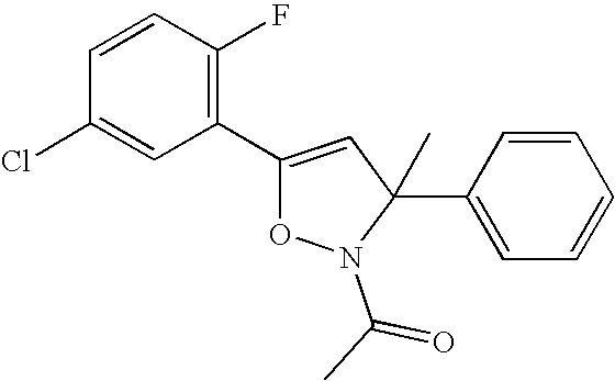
C1=CC(F)=C(C2=CC(C3=CC=CC=C3)(C)N(C(C)=O)O2)C=C1Cl
